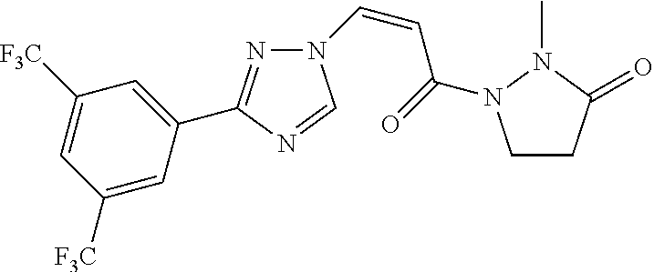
N1=C(C2=CC([F3C])=CC([F3C])=C2)N=CN1C=CC(=O)N1CCC(=O)N1C
